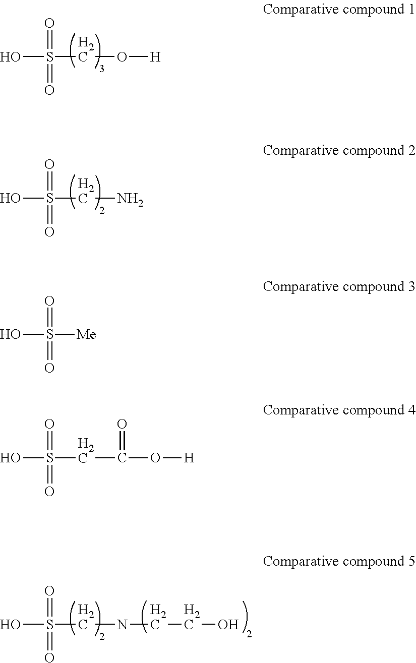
OS(CO[H])(=O)=O.OS(CN)(=O)=O.OS([Me])(=O)=O.OS(CC(O[H])=O)(=O)=O.OS(CNCCO)(=O)=O
